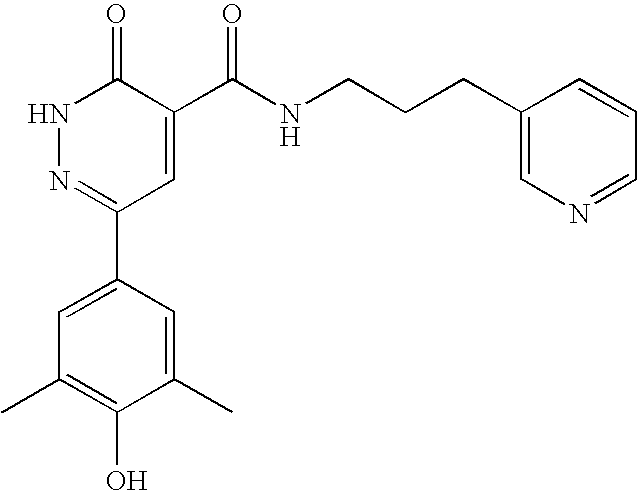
C1=C(C)C(O)=C(C)C=C1C1=NNC(=O)C(C(NCCCC2=CN=CC=C2)=O)=C1
